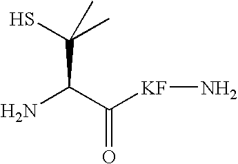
C(C(C([KF]N)=O)N)(S)(C)C
